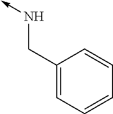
N(CC1=CC=CC=C1)->C
